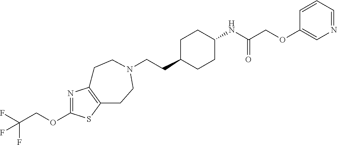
C(CC1CCC(NC(COC2=CN=CC=C2)=O)CC1)N1CCC2=C(N=C(OCC(F)(F)F)S2)CC1
